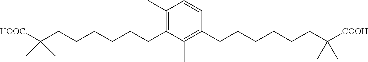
C1(C)=C(CCCCCCC(C)(C)[HOOC])C(C)=C(CCCCCCC(C)(C)[COOH])C=C1
